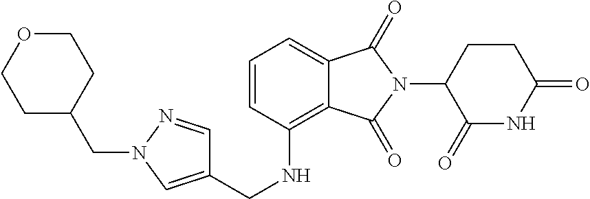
C1(CN2N=CC(CNC3=C4C(=CC=C3)C(=O)N(C3C(=O)NC(=O)CC3)C4=O)=C2)CCOCC1
